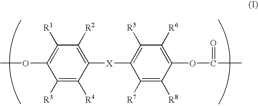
C1([R3])=C([R4])C([X]C2=C([R5])C([R6])=C(OC(C)=O)C([R8])=C2[R7])=C([R2])C([R1])=C1OC
